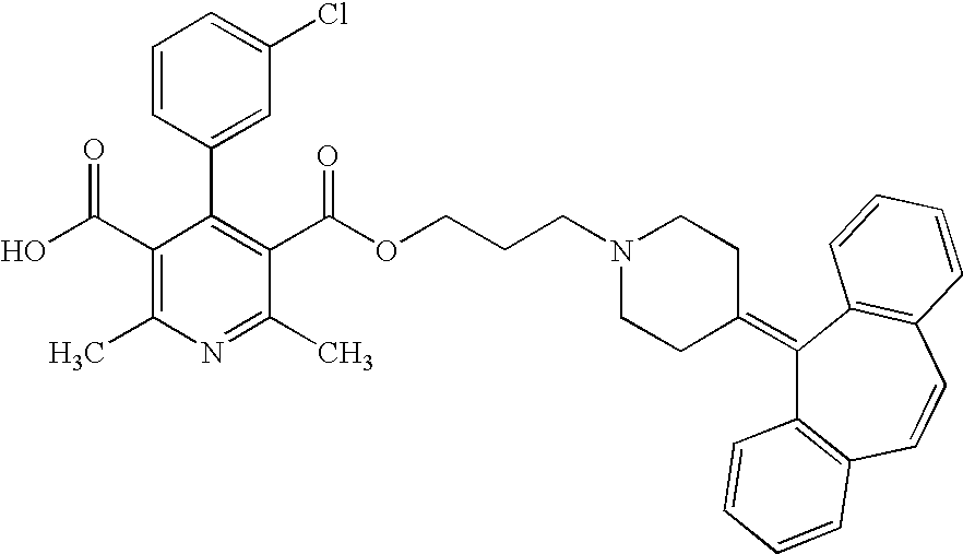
C1(C)=C(C(O)=O)C(C2=CC(Cl)=CC=C2)=C(C(OCCCN2CCC(=C3C4=C(C=CC5=C3C=CC=C5)C=CC=C4)CC2)=O)C(C)=N1
